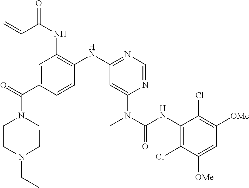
C1(C(N2CCN(CC)CC2)=O)=CC(NC(=O)C=C)=C(NC2=NC=NC(N(C(NC3=C(Cl)C([OMe])=CC([OMe])=C3Cl)=O)C)=C2)C=C1
